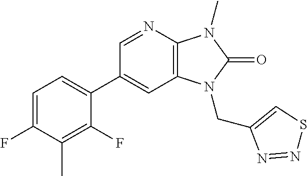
C12=C(N=CC(C3=CC=C(F)C(C)=C3F)=C1)N(C)C(=O)N2CC1=CSN=N1
